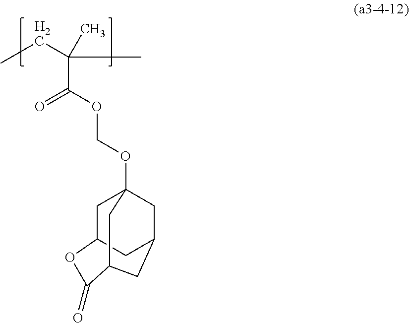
C12CC3CC(OCOC(C(C)(C)CC)=O)(CC(C(=O)O1)C3)C2
